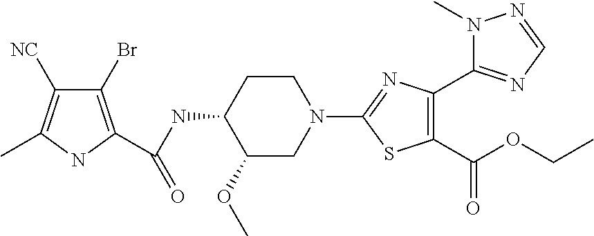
N1(C)N=CN=C1C1=C(C(OCC)=O)SC(N2CCC(NC(=O)C3=C(Br)C([NC])=C(C)N3)C(OC)C2)=N1
